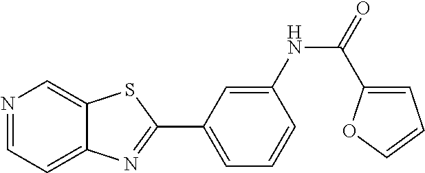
C1=C(NC(=O)C2=CC=CO2)C=CC=C1C1=NC2=CC=NC=C2S1
